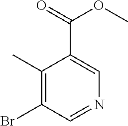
C1(C)=C(Br)C=NC=C1C(=O)OC
